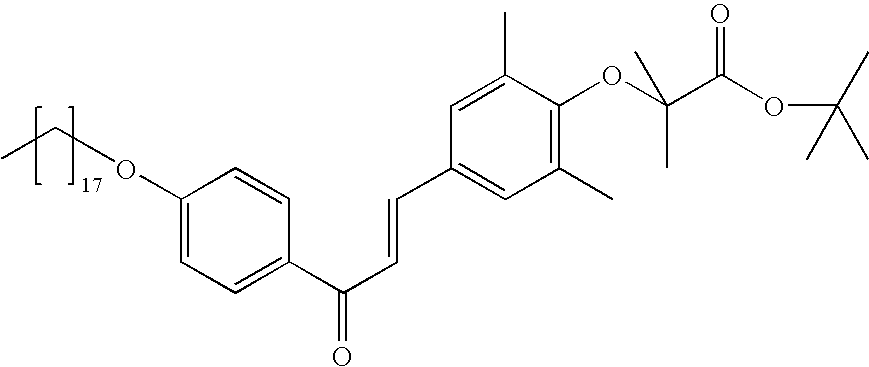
C1(OCC)=CC=C(C(C=CC2=CC(C)=C(OC(C(OC(C)(C)C)=O)(C)C)C(C)=C2)=O)C=C1
